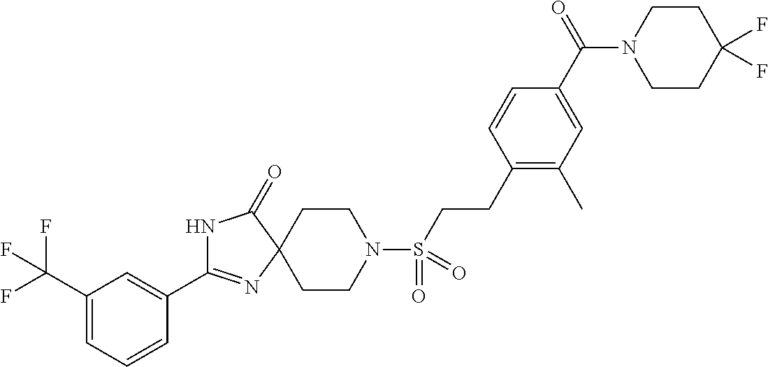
N1C(=O)C2(N=C1C1=CC(C(F)(F)F)=CC=C1)CCN(S(=O)(=O)CCC1=C(C)C=C(C(=O)N3CCC(F)(F)CC3)C=C1)CC2
